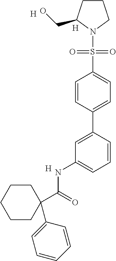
C1=CC(C2=CC(NC(C3(C4=CC=CC=C4)CCCCC3)=O)=CC=C2)=CC=C1S(=O)(=O)N1CCCC1CO.[H].[H].[H]
